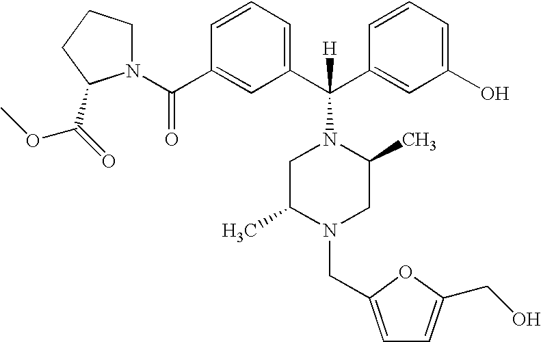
N1(C(C2=CC(C(C3=CC(O)=CC=C3)([H])N3CC(C)N(CC4=CC=C(CO)O4)CC3C)=CC=C2)=O)CCCC1C(=O)OC
